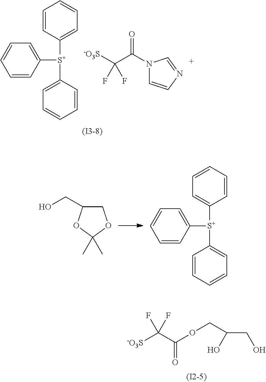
[-O3S]C(C(OCC(CO)O)=O)(F)F.C1C(CO)OC(C)(C)O1.C1=CC=CC([S+](C2=CC=CC=C2)C2=CC=CC=C2)=C1.C1=CC=CC([S+](C2=CC=CC=C2)C2=CC=CC=C2)=C1.[-O3S]C(C(N1C=CN=C1)=O)(F)F
